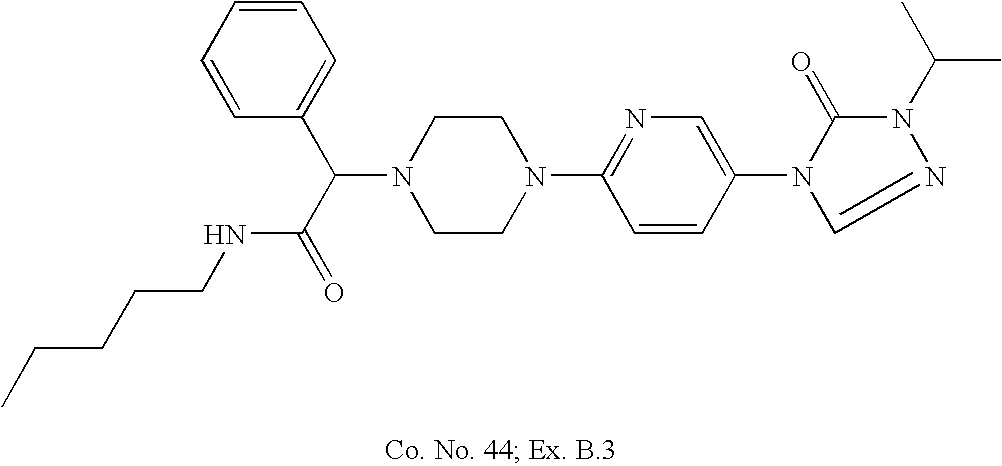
N1(C(C(=O)NCCCCC)C2=CC=CC=C2)CCN(C2=NC=C(N3C(=O)N(C(C)C)N=C3)C=C2)CC1
